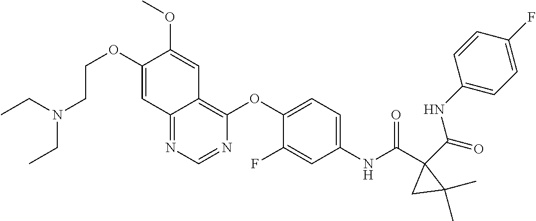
O=C(C1(C(NC2=CC=C(OC3=C4C(=NC=N3)C=C(OCCN(CC)CC)C(OC)=C4)C(F)=C2)=O)C(C)(C)C1)NC1=CC=C(F)C=C1
